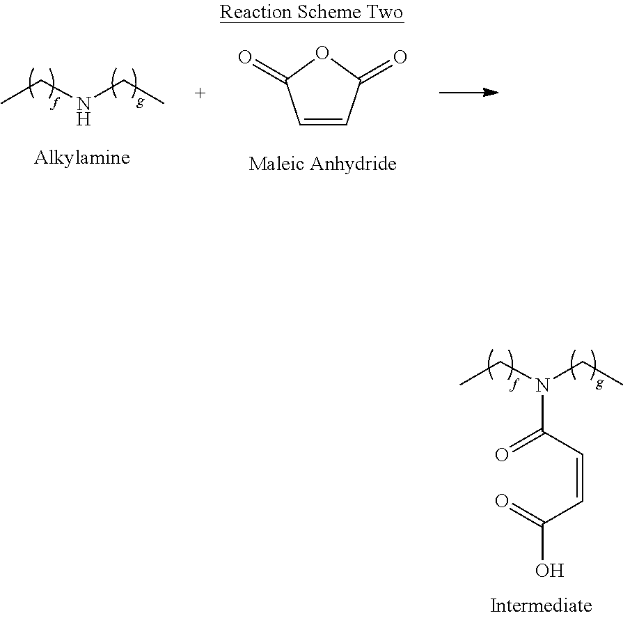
CCNCC.C1=CC(=O)OC1=O.CCN(CC)C(C=CC(=O)O)=O
